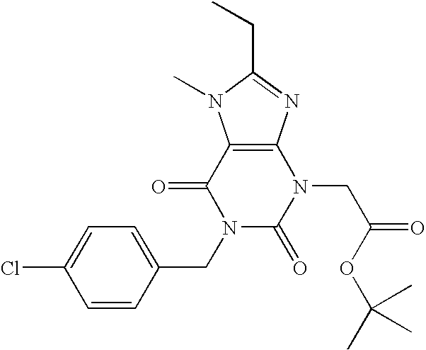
C12=C(N=C(CC)N1C)N(CC(=O)OC(C)(C)C)C(=O)N(CC1=CC=C(Cl)C=C1)C2=O
